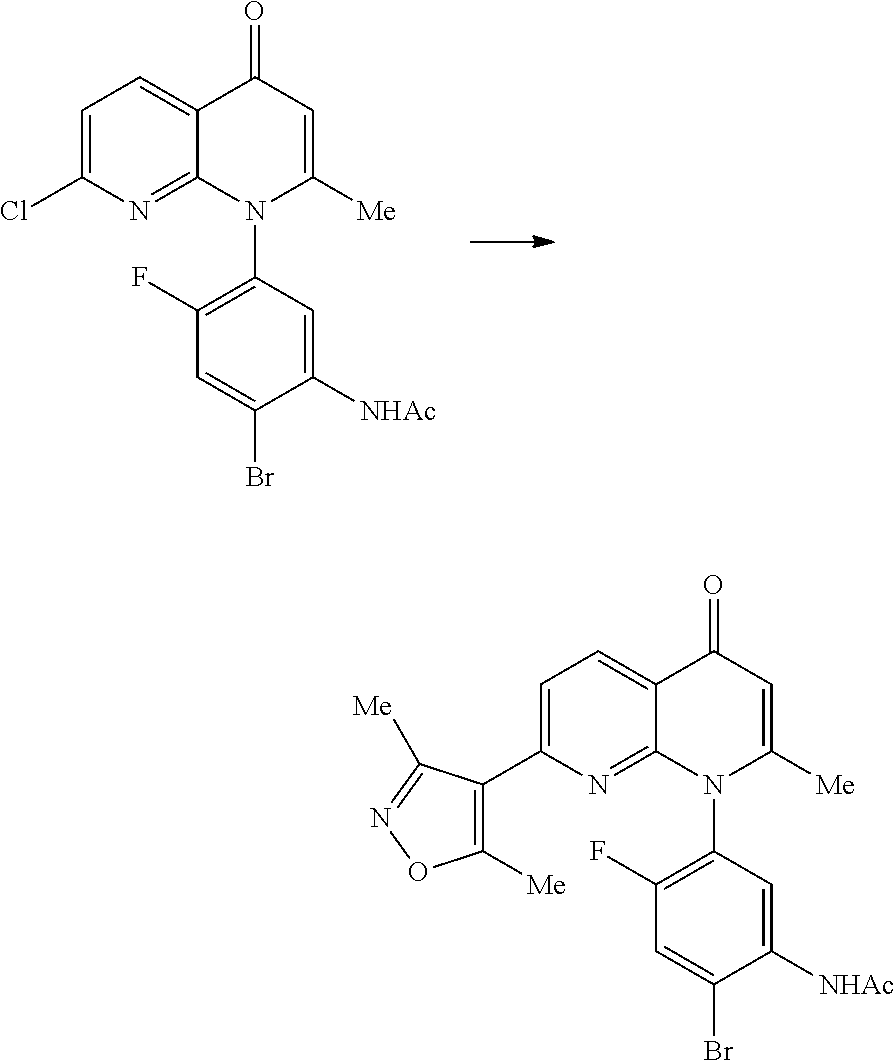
ClC1=CC=C2C(=N1)N(C1=C(F)C=C(Br)C([NHAc])=C1)C([Me])=CC2=O.C1([Me])=C(C2=CC=C3C(=N2)N(C2=C(F)C=C(Br)C([NHAc])=C2)C([Me])=CC3=O)C([Me])=NO1
